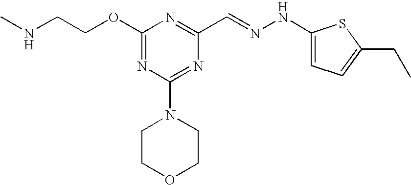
C(COC1=NC(N2CCOCC2)=NC(C=NNC2=CC=C(CC)S2)=N1)NC
